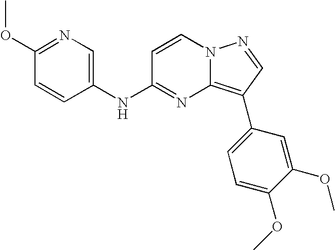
C1(OC)=NC=C(NC2=NC3=C(C4=CC=C(OC)C(OC)=C4)C=NN3C=C2)C=C1
